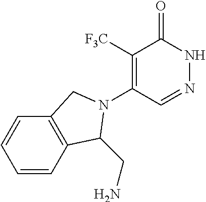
C1([F3C])=C(N2C(CN)C3=C(C=CC=C3)C2)C=NNC1=O
